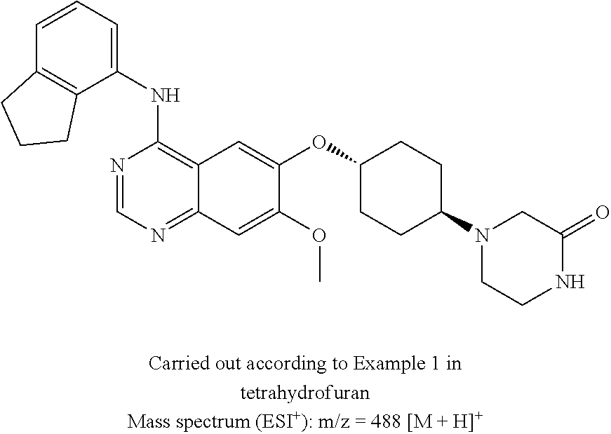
C1(NC2=C3C(=NC=N2)C=C(OC)C(OC2CCC(N4CCNC(=O)C4)CC2)=C3)=CC=CC2=C1CCC2
